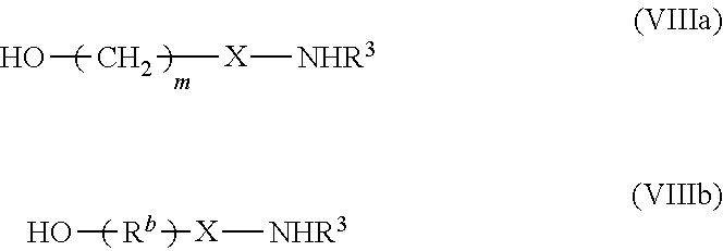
OC[X][NHR3].O[Rb][X][NHR3]
